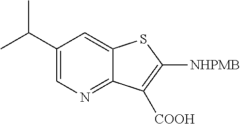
C1(C(C)C)=CN=C2C(=C1)SC([NHPMB])=C2[COOH]
